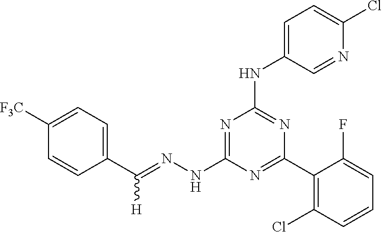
C1(C(=NNC2=NC(NC3=CC=C(Cl)N=C3)=NC(C3=C(Cl)C=CC=C3F)=N2)[H])=CC=C([F3C])C=C1
